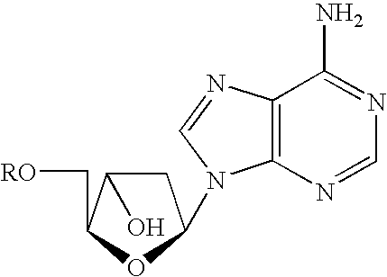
C1C(O)C(C[RO])OC1N1C2=C(C(N)=NC=N2)N=C1
